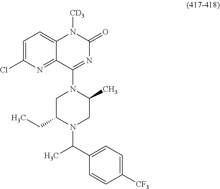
C1(C(C)N2CC(C)N(C3=NC(=O)N([CD3])C4=CC=C(Cl)N=C43)CC2CC)=CC=C([CF3])C=C1
